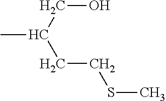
C(CO)(CCSC)C
